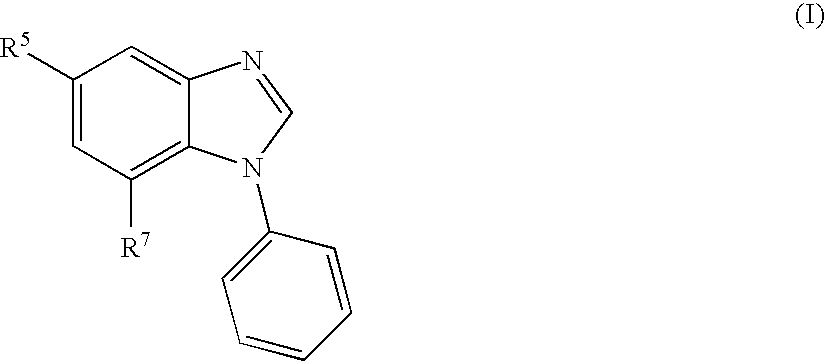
C1([R5])=CC([R7])=C2C(=C1)N=CN2C1=CC=CC=C1
